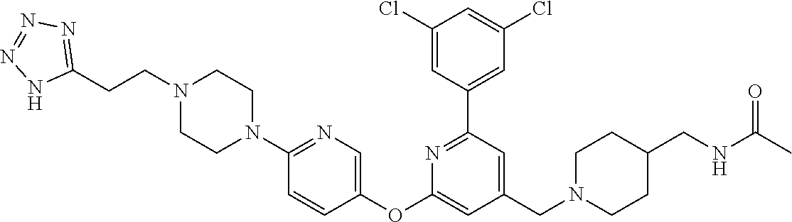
N1(CCC2=NN=NN2)CCN(C2=NC=C(OC3=CC(CN4CCC(CNC(C)=O)CC4)=CC(C4=CC(Cl)=CC(Cl)=C4)=N3)C=C2)CC1
